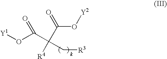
[Y1]OC(C(C[R3])([R4])C(O[Y2])=O)=O
